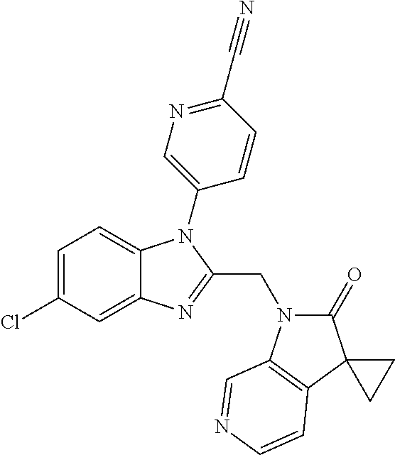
C1=C(Cl)C=C2C(=C1)N(C1=CN=C(C#N)C=C1)C(CN1C(=O)C3(C4=C1C=NC=C4)CC3)=N2
